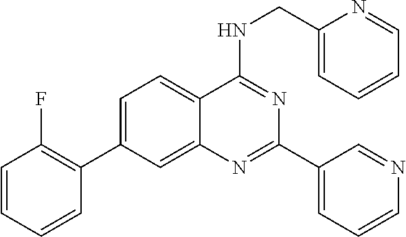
C1=C(C2=C(F)C=CC=C2)C=C2C(=C1)C(NCC1=CC=CC=N1)=NC(C1=CC=CN=C1)=N2
